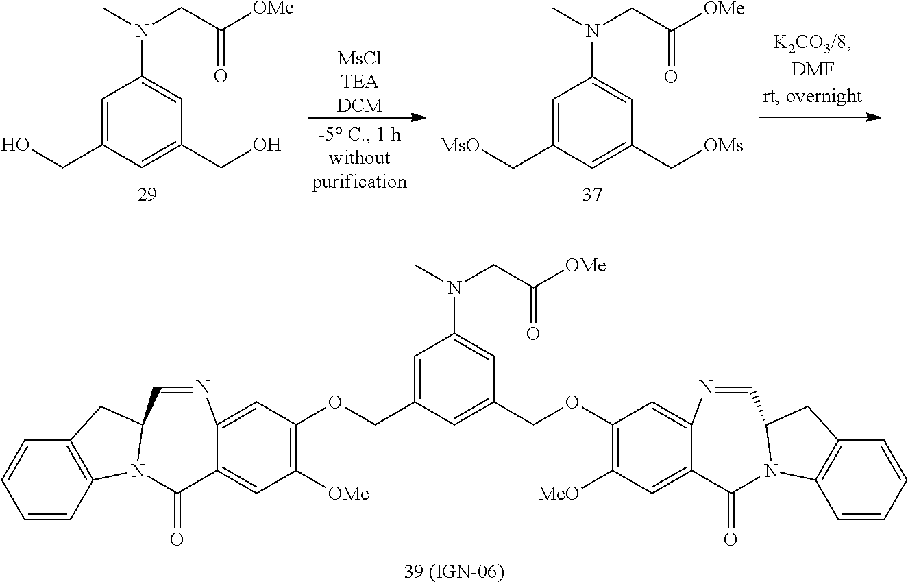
C1=C(COC2=C([OMe])C=C3C(=C2)N=CC2CC4=C(C=CC=C4)N2C3=O)C=C(COC2=C([MeO])C=C3C(=C2)N=CC2CC4=C(C=CC=C4)N2C3=O)C=C1N(CC([OMe])=O)C.C1=C(CO)C=C(CO)C=C1N(CC([OMe])=O)C.[MsClTEADCM].C1=C(C[MsO])C=C(C[OMs])C=C1N(CC([OMe])=O)C
